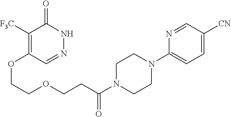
C1([F3C])=C(OCCOCCC(N2CCN(C3=CC=C([CN])C=N3)CC2)=O)C=NNC1=O
